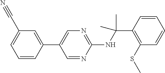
C1(NC(C2=C(SC)C=CC=C2)(C)C)=NC=C(C2=CC(C#N)=CC=C2)C=N1
